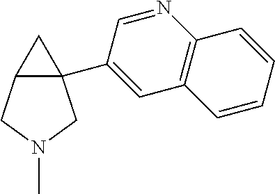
C12(C3=CC4=C(N=C3)C=CC=C4)C(CN(C)C1)C2
